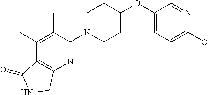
C1(OC2CCN(C3=NC4=C(C(=O)NC4)C(CC)=C3C)CC2)=CC=C(OC)N=C1
